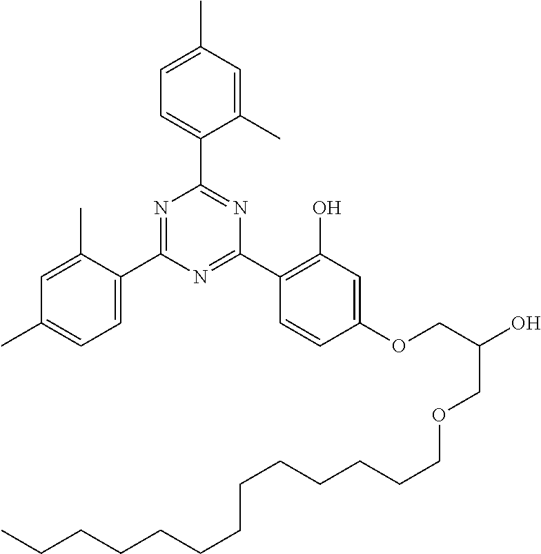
C1=C(C)C=C(C)C(C2=NC(C3=C(O)C=C(OCC(COCCCCCCCCCCCCC)O)C=C3)=NC(C3=CC=C(C)C=C3C)=N2)=C1
